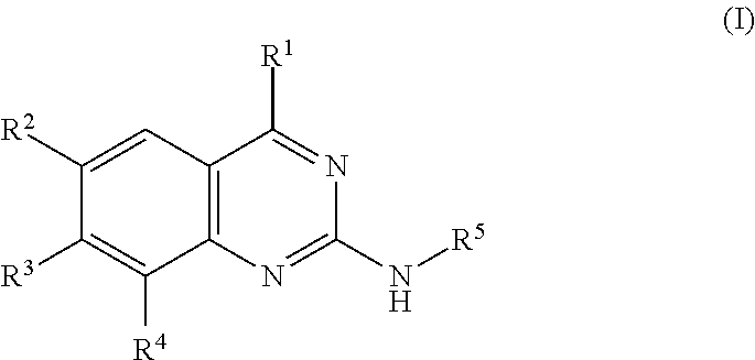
C12=C(N=C(N[R5])N=C1[R1])C([R4])=C([R3])C([R2])=C2
